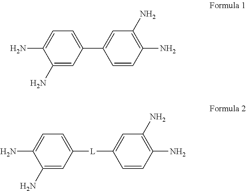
C1(N)=CC(C2=CC(N)=C(N)C=C2)=CC=C1N.C1(N)=CC([L]C2=CC(N)=C(N)C=C2)=CC=C1N
